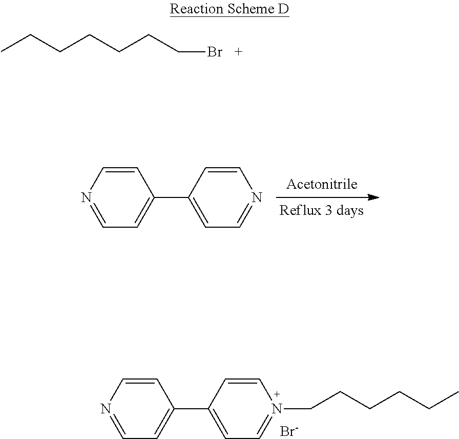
C1=CN=CC=C1C1=CC=NC=C1.C1=CN=CC=C1C1=CC=N(CCCCCC)C=C1.[Br-].CCCCCCCBr
